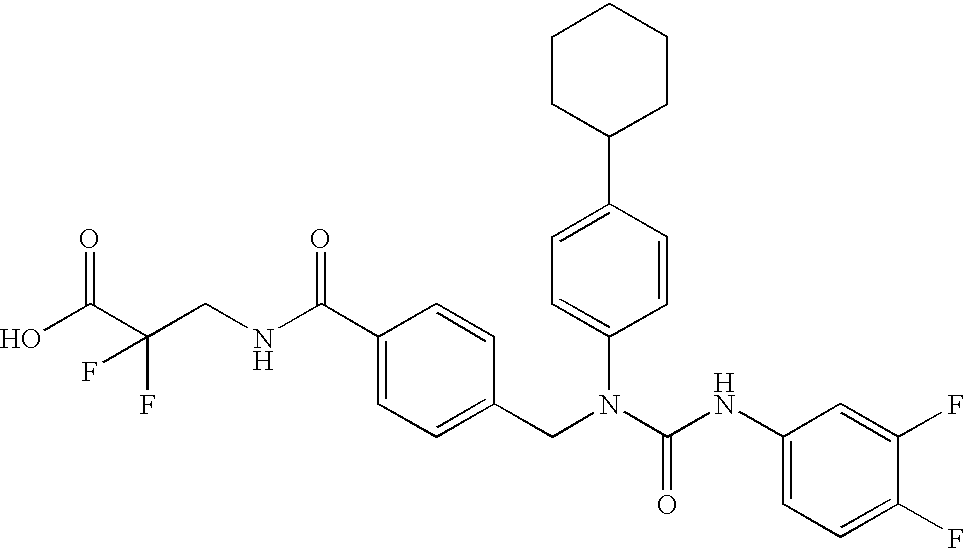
OC(C(CNC(C1=CC=C(CN(C(NC2=CC=C(F)C(F)=C2)=O)C2=CC=C(C3CCCCC3)C=C2)C=C1)=O)(F)F)=O
